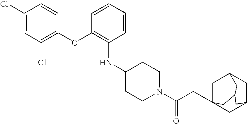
O(C1=C(Cl)C=C(Cl)C=C1)C1=C(NC2CCN(C(CC34CC5CC(C3)CC(C5)C4)=O)CC2)C=CC=C1
